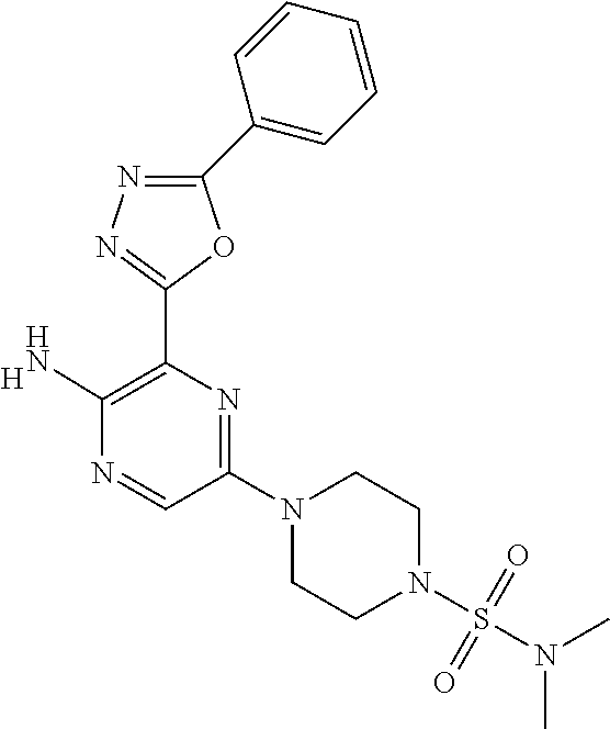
C1(C2=CC=CC=C2)=NN=C(C2=C(N)N=CC(N3CCN(S(N(C)C)(=O)=O)CC3)=N2)O1.[H]
